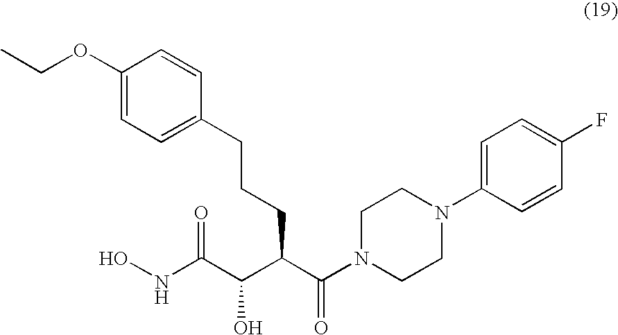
C1(OCC)=CC=C(CCCC(C(=O)N2CCN(C3=CC=C(F)C=C3)CC2)C(C(NO)=O)O)C=C1
